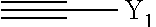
C#C[Y1]
